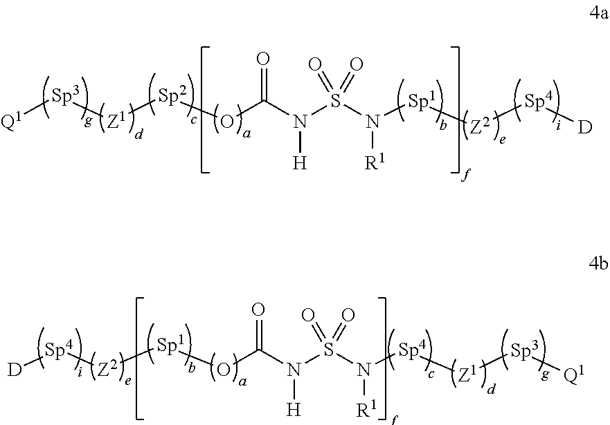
[Q1][Sp3][Z1][Sp2]OC(N(S(N([Sp1][Z2][Sp4][D])[R1])(=O)=O)[H])=O.[Sp4]([Z2][Sp1]OC(N(S(N([Sp4][Z1][Sp3][Q1])[R1])(=O)=O)[H])=O)[D]
